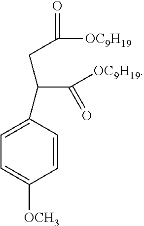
C1=C(C(CC(=O)[OC9H19])C([OC9H19])=O)C=CC([OCH3])=C1
